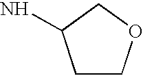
C1COCC1N
